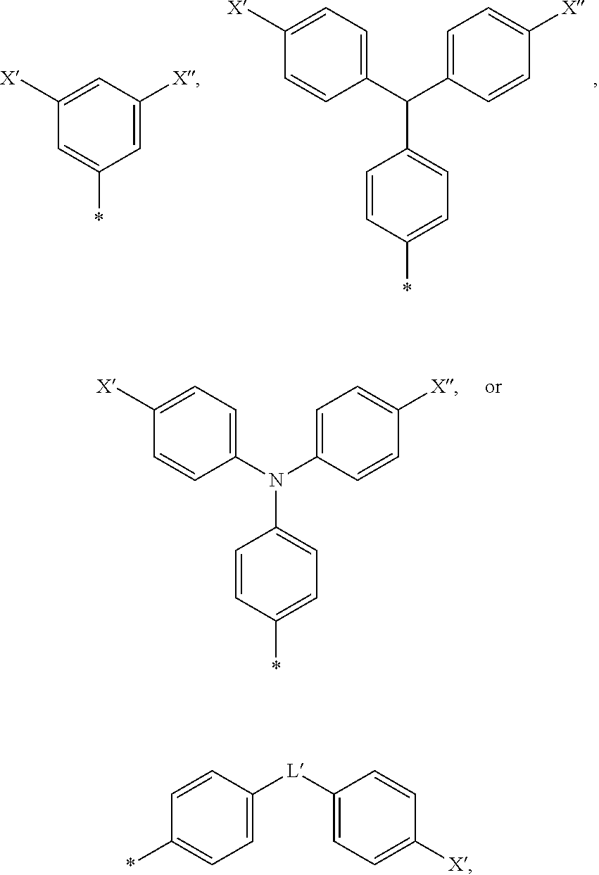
C1=C([X])C=C([X])C=C1*.C1=CC(C(C2=CC=C([X])C=C2)C2=CC=C(*)C=C2)=CC=C1[X].C1=CC(N(C2=CC=C([X])C=C2)C2=CC=C(*)C=C2)=CC=C1[X].C1=CC([L]C2=CC=C(*)C=C2)=CC=C1[X]
